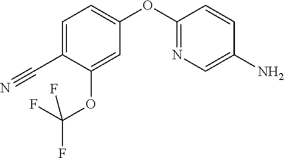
C1=C(OC(F)(F)F)C(C#N)=CC=C1OC1=NC=C(N)C=C1
